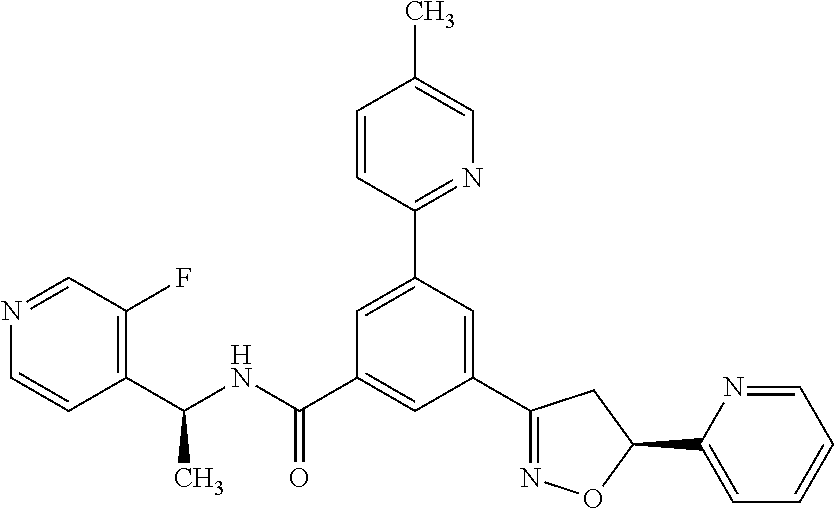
C1(C(NC(C2=CC(C3=NOC(C4=CC=CC=N4)C3)=CC(C3=NC=C(C)C=C3)=C2)=O)C)=C(F)C=NC=C1
